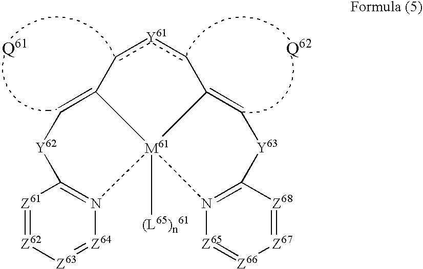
c1[Y61]cC2=C[Y63]C3=N([M61]24([(L65)n61])C1=C[Y62]C1=N4[Z64]=[Z63][Z62]=[Z61]1)[Z65]=[Z66][Z67]=[Z68]3
